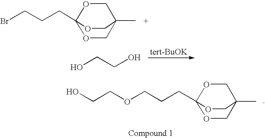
BrCCCC12OCC(C)(CO1)CO2.OCCO.OCCOCCCC12OCC(C)(CO1)CO2
